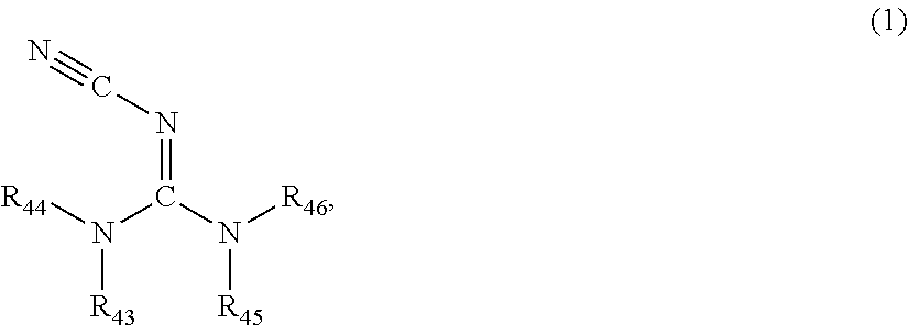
[R44]N(C(N([R46])[R45])=NC#N)[R43]
